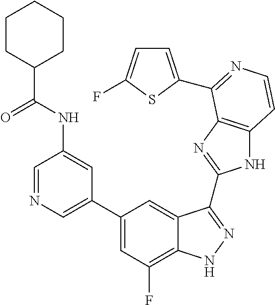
C1=C(C2=CC(F)=C3C(=C2)C(C2=NC4=C(N2)C=CN=C4C2=CC=C(F)S2)=NN3)C=C(NC(C2CCCCC2)=O)C=N1
